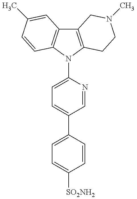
C12=C(N(C3=CC=C(C4=CC=C([SO2NH2])C=C4)C=N3)C3=C1C=C(C)C=C3)CCN(C)C2
